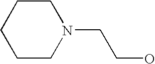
C1CCN(CCO)CC1
